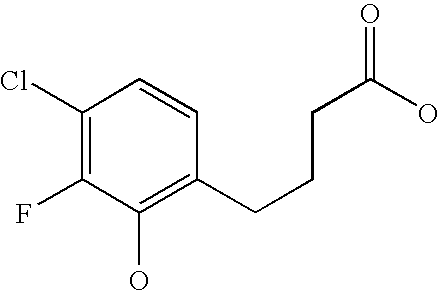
C1(Cl)=C(F)C(O)=C(CCCC(=O)O)C=C1
